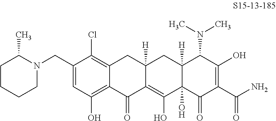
N1(CC2=CC(O)=C3C(=C2Cl)CC2([H])C(=C(O)C4(O)C([H])(C2)C(N(C)C)C(O)=C(C(N)=O)C4=O)C3=O)C(C)CCCC1
